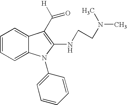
C1=CC=C2C(=C1)C(C(=O)[H])=C(NCCN(C)C)N2C1=CC=CC=C1
